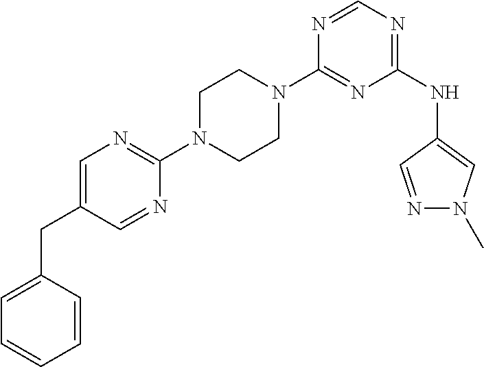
C1(N2CCN(C3=NC=C(CC4=CC=CC=C4)C=N3)CC2)=NC(NC2=CN(C)N=C2)=NC=N1
